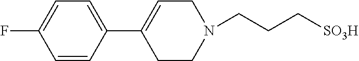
C1=C(F)C=CC(C2=CCN(CCC[SO3H])CC2)=C1
